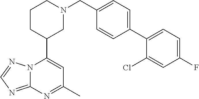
N12C(=NC=N1)N=C(C)C=C2C1CN(CC2=CC=C(C3=CC=C(F)C=C3Cl)C=C2)CCC1
